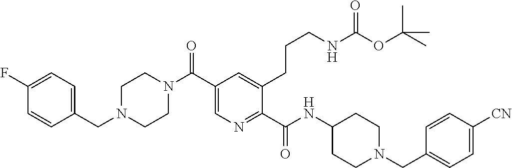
C1CN(C(C2=CN=C(C(=O)NC3CCN(CC4=CC=C([CN])C=C4)CC3)C(CCCNC(OC(C)(C)C)=O)=C2)=O)CCN1CC1=CC=C(F)C=C1
